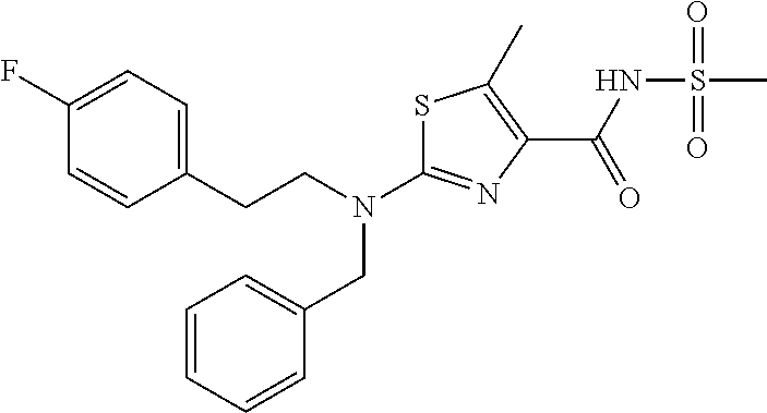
S1C(N(CCC2=CC=C(F)C=C2)CC2=CC=CC=C2)=NC(C(NS(C)(=O)=O)=O)=C1C
